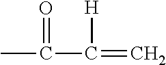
CC(C(=C)[H])=O
